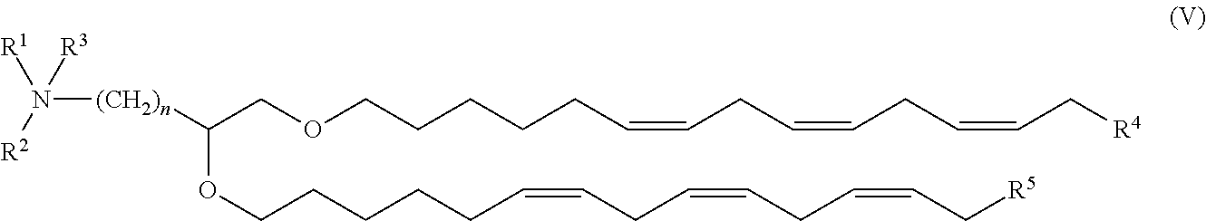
N([(CH2)n]C(COCCCCCC=CCC=CCC=CC[R4])OCCCCCC=CCC=CCC=CC[R5])([R2])([R1])[R3]
